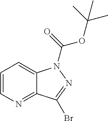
C1=CN=C2C(=C1)N(C(OC(C)(C)C)=O)N=C2Br
